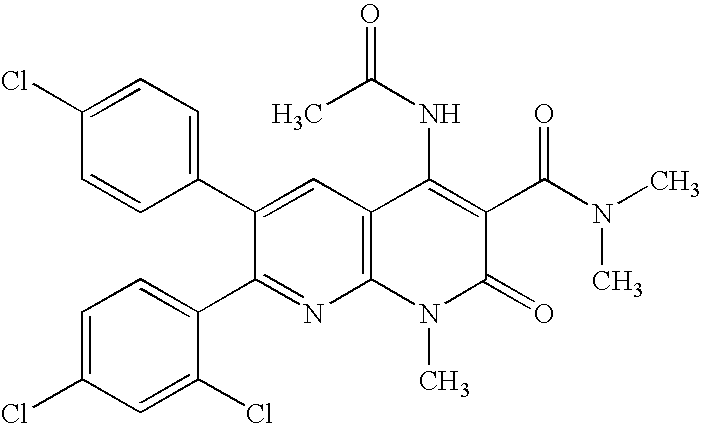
C1(Cl)=CC=C(C2=CC3=C(N=C2C2=CC=C(Cl)C=C2Cl)N(C)C(=O)C(C(N(C)C)=O)=C3NC(C)=O)C=C1
